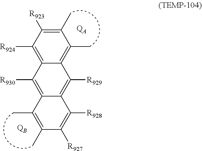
C1(C)=C([R923])C([R924])=C2C(=C1C)C([R929])=C1C(=C2[R930])C(C)=C(C)C([R927])=C1[R928].[QA].[QB]
